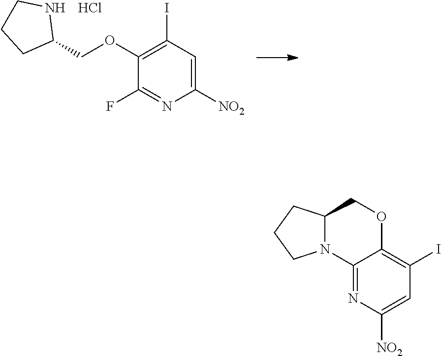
C1([NO2])=CC(I)=C(OCC2NCCC2)C(F)=N1.Cl.C12=NC([NO2])=CC(I)=C1OCC1N2CCC1
